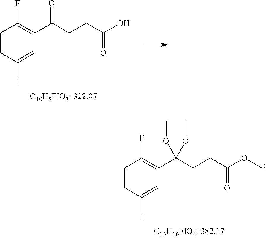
C1=CC(I)=CC(C(=O)CCC(O)=O)=C1F.C1=CC(I)=CC(C(CCC(OC)=O)(OC)OC)=C1F
